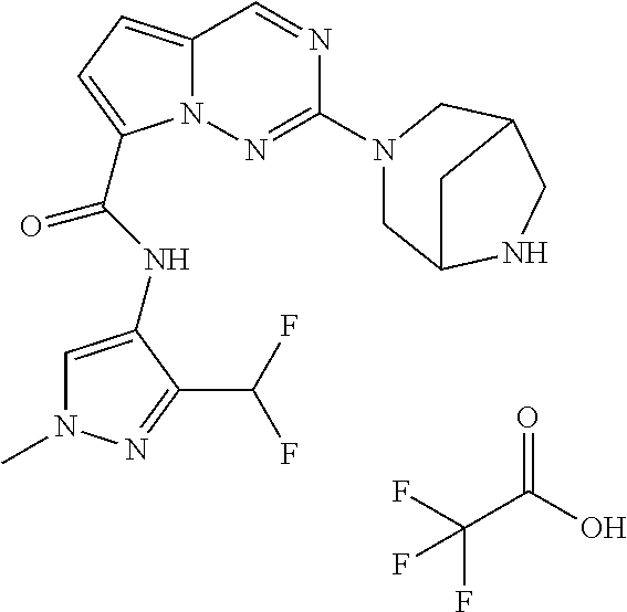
O=C(O)C(F)(F)F.N1=CC2=CC=C(C(NC3=CN(C)N=C3C(F)F)=O)N2N=C1N1CC2NCC(C1)C2
